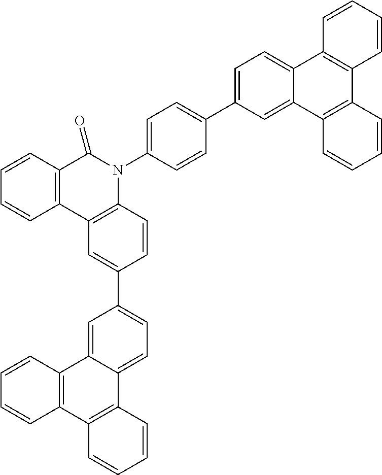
C1=C2C(=CC=C1C1=CC3=C(C=C1)N(C1=CC=C(C4=CC=C5C(=C4)C4=C(C6=C5C=CC=C6)C=CC=C4)C=C1)C(=O)C1=C3C=CC=C1)C1=C(C3=C2C=CC=C3)C=CC=C1
